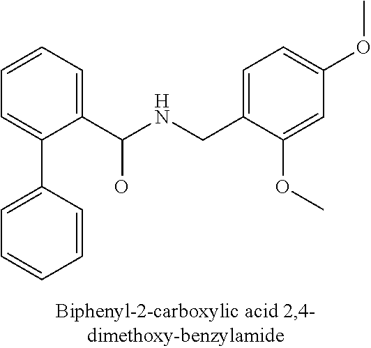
C1(C(O)NCC2=CC=C(OC)C=C2OC)=CC=CC=C1C1=CC=CC=C1
